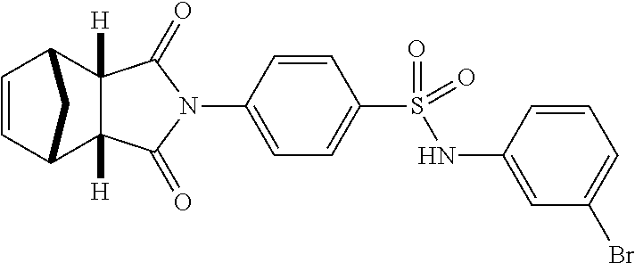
N1(C2=CC=C(S(=O)(NC3=CC(Br)=CC=C3)=O)C=C2)C(=O)C2([H])C([H])(C1=O)C1C=CC2C1
